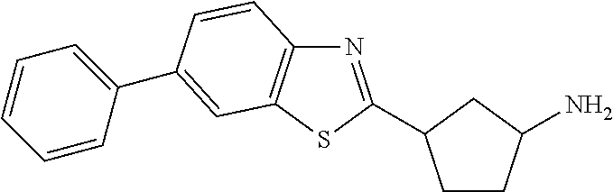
N1=C(C2CCC(N)C2)SC2=C1C=CC(C1=CC=CC=C1)=C2
